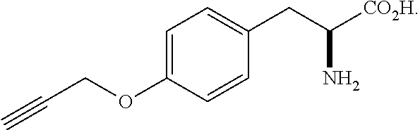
C1=C(OCC#C)C=CC(CC([CO2H])N)=C1
